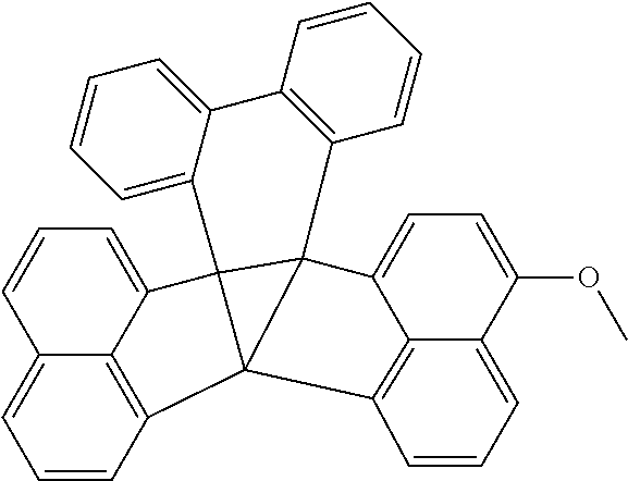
C1=CC2=C3C(=C1)C=CC=C3C13C4=CC=CC=C4C4=C(C=CC=C4)C14C1=CC=C(OC)C5=CC=CC(=C51)C234
